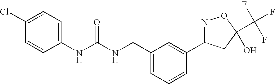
N(C(NCC1=CC=CC(C2=NOC(C(F)(F)F)(O)C2)=C1)=O)C1=CC=C(Cl)C=C1
